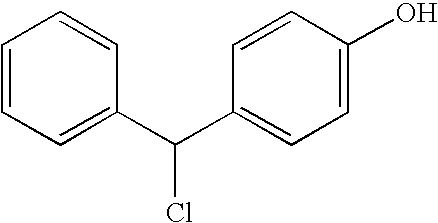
C1=CC=C(C(C2=CC=C(O)C=C2)Cl)C=C1
